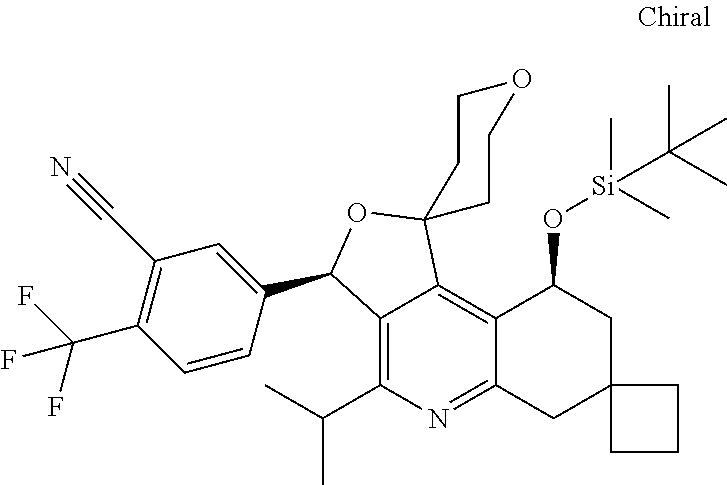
C12=C(C(C)C)N=C3C(=C1C1(OC2C2=CC(C#N)=C(C(F)(F)F)C=C2)CCOCC1)C(O[Si](C)(C(C)(C)C)C)CC1(C3)CCC1
